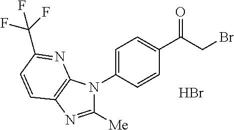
C1(C(CBr)=O)=CC=C(N2C([Me])=NC3=C2N=C(C(F)(F)F)C=C3)C=C1.Br
